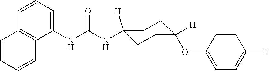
N(C(NC1=CC=CC2=C1C=CC=C2)=O)C1([H])CCC(OC2=CC=C(F)C=C2)([H])CC1
